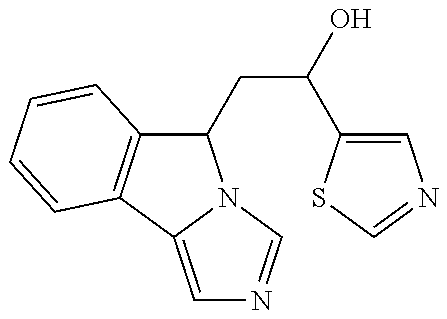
C1(CC(O)C2=CN=CS2)C2=C(C3=CN=CN13)C=CC=C2
